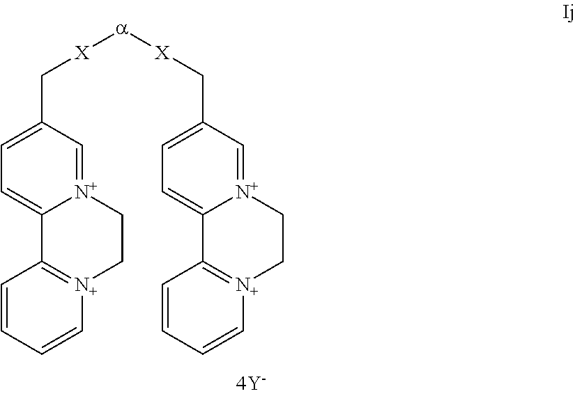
C1=CC=C[N+]2=C1C1=CC=C(C[X][a][X]CC3=CC=C4C5=[N+](C=CC=C5)CC[N+]4=C3)C=[N+]1CC2
